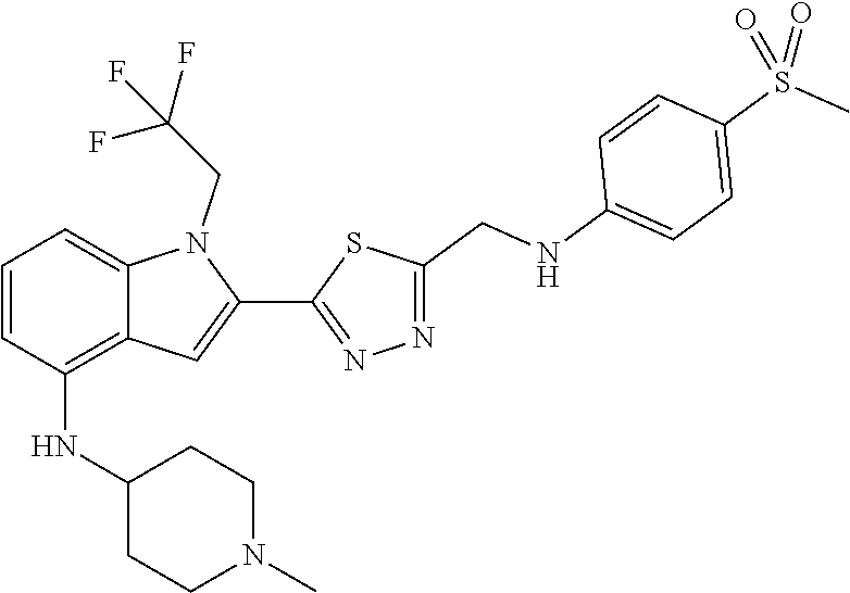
C1(NC2=C3C(=CC=C2)N(CC(F)(F)F)C(C2=NN=C(CNC4=CC=C(S(C)(=O)=O)C=C4)S2)=C3)CCN(C)CC1
